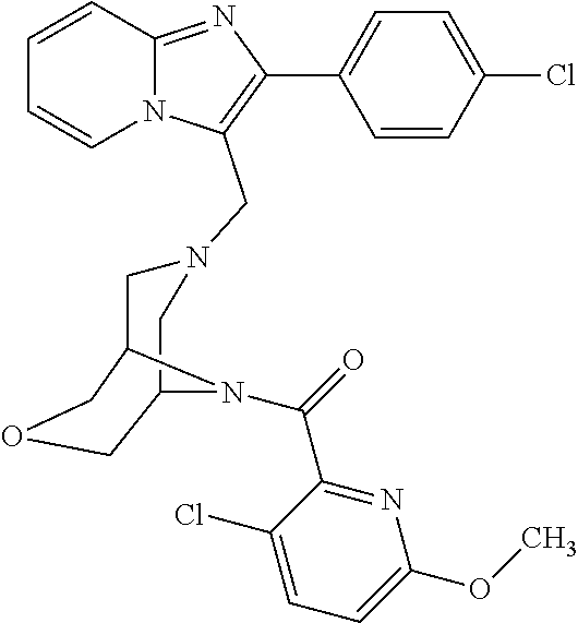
C1=CC2=NC(C3=CC=C(Cl)C=C3)=C(CN3CC4COCC(C3)N4C(=O)C3=NC(OC)=CC=C3Cl)N2C=C1
